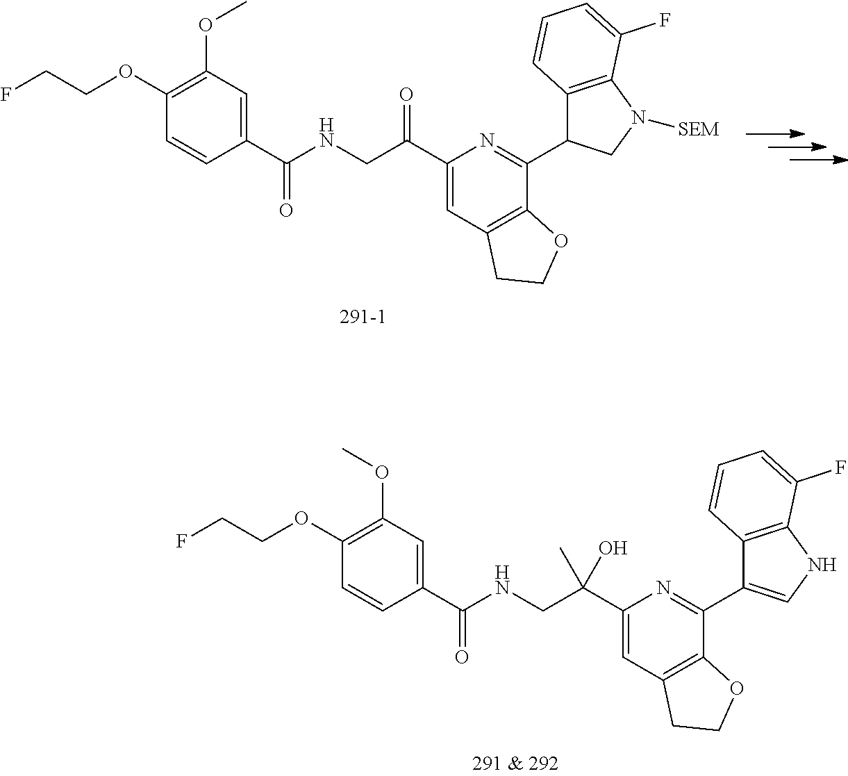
C1(OCCF)=C(OC)C=C(C(NCC(C2=CC3=C(C(C4=CNC5=C4C=CC=C5F)=N2)OCC3)(C)O)=O)C=C1.C1(OCCF)=C(OC)C=C(C(NCC(C2=CC3=C(C(C4C5=C(N([SEM])C4)C(F)=CC=C5)=N2)OCC3)=O)=O)C=C1
